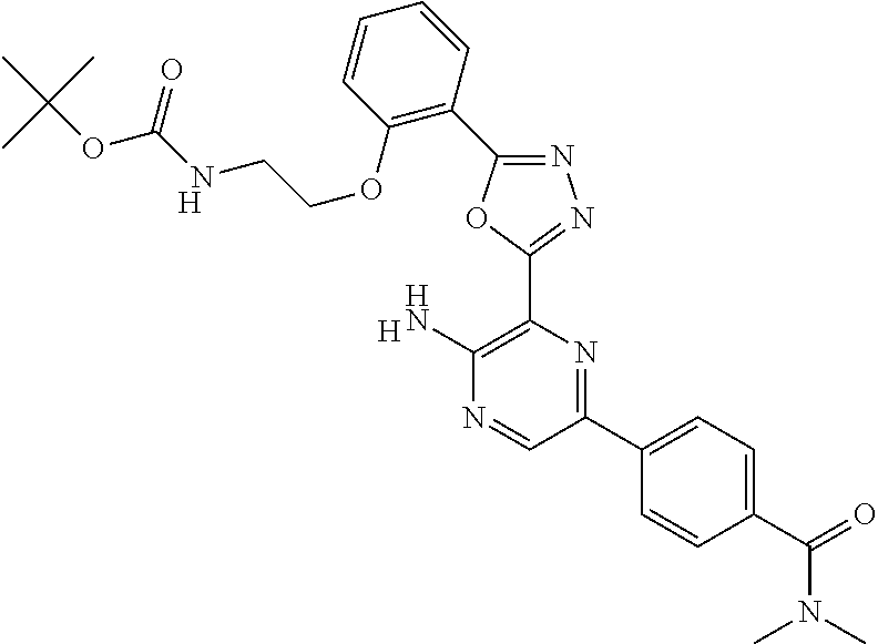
[H].C1(N)=C(C2=NN=C(C3=C(OCCNC(=O)OC(C)(C)C)C=CC=C3)O2)N=C(C2=CC=C(C(N(C)C)=O)C=C2)C=N1.[H]
